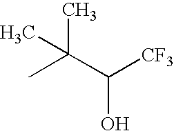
CC(C([CF3])O)(C)C
